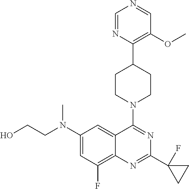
C12=C(F)C=C(N(CCO)C)C=C1C(N1CCC(C3=C(OC)C=NC=N3)CC1)=NC(C1(F)CC1)=N2
